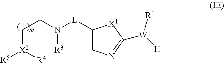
C([X2]([R4])[R5])CN([R3])[L]C1=CN=C([W]([H])[R1])[X1]1
